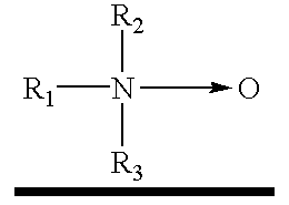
[R1]N([R2])[R3].O
